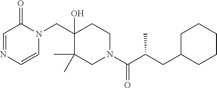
C1=CN(CC2(O)C(C)(C)CN(C(=O)C(CC3CCCCC3)C)CC2)C(=O)C=N1
